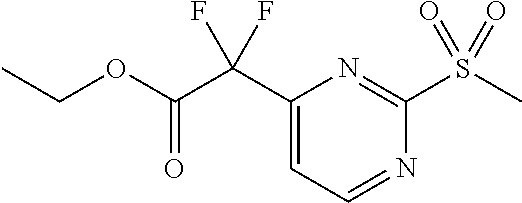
C1(C(C(OCC)=O)(F)F)=CC=NC(S(C)(=O)=O)=N1
